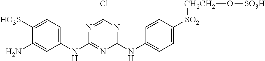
C1([HO3S])=CC=C(NC2=NC(NC3=CC=C([SO2][CH2CH2]O[SO3H])C=C3)=NC(Cl)=N2)C=C1N
